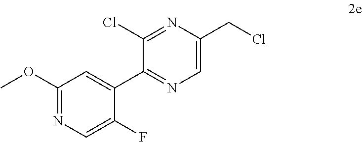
C1(OC)=NC=C(F)C(C2=NC=C(CCl)N=C2Cl)=C1
